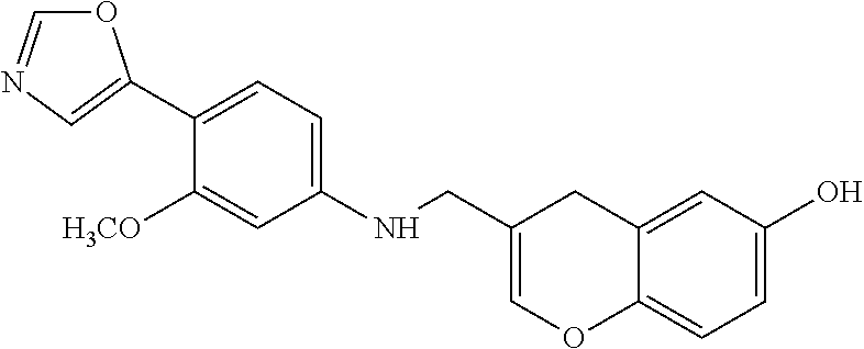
O1C=NC=C1C1=CC=C(NCC2=COC3=CC=C(O)C=C3C2)C=C1[H3CO]
